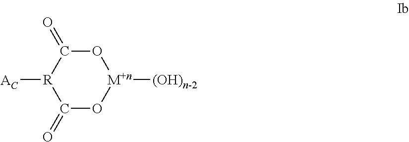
C1(=O)O[M+n]([(OH)n-2])OC(=O)[R]1[AC]
